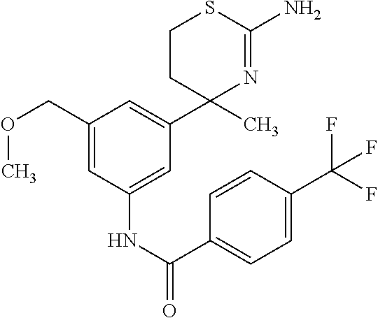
C1CC(C2=CC(COC)=CC(NC(C3=CC=C(C(F)(F)F)C=C3)=O)=C2)(C)N=C(N)S1
